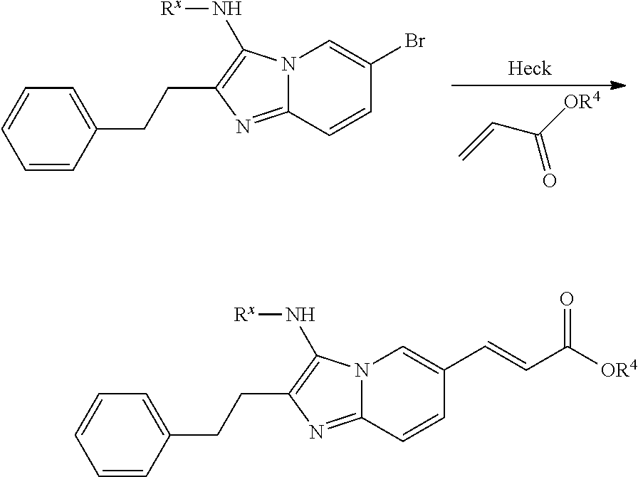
C=CC([OR4])=O.C1(CCC2=C(N[Rx])N3C(=N2)C=CC(Br)=C3)=CC=CC=C1.C1(CCC2=C(N[Rx])N3C(=N2)C=CC(C=CC([OR4])=O)=C3)=CC=CC=C1
